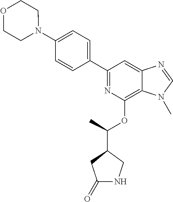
C1(C2=NC(OC(C3CC(=O)NC3)C)=C3C(=C2)N=CN3C)=CC=C(N2CCOCC2)C=C1
